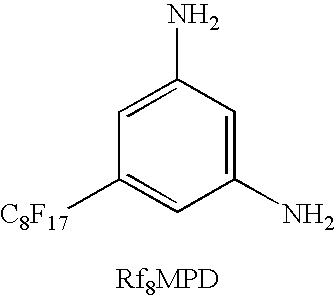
C1(N)=CC([C8F17])=CC(N)=C1
